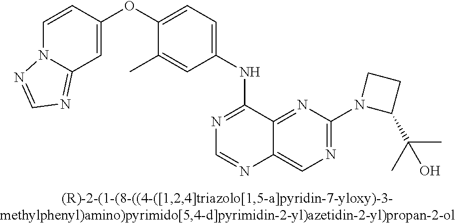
C1(OC2=CC=C(NC3=NC=NC4=CN=C(N5C(C(C)(C)O)CC5)N=C34)C=C2C)=CC2=NC=NN2C=C1
